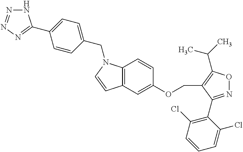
C12=C(C=C(OCC3=C(C(C)C)ON=C3C3=C(Cl)C=CC=C3Cl)C=C1)C=CN2CC1=CC=C(C2=NN=NN2)C=C1
